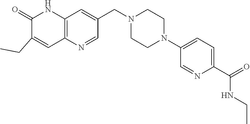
C12=C(C=C(CC)C(=O)N1)N=CC(CN1CCN(C3=CC=C(C(NCC)=O)N=C3)CC1)=C2
